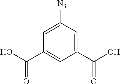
C1(C(O)=O)=CC([N3])=CC(C(O)=O)=C1
